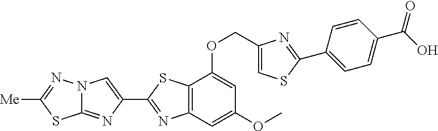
C1(COC2=CC(OC)=CC3=C2SC(C2=CN4C(=N2)SC([Me])=N4)=N3)=CSC(C2=CC=C(C(O)=O)C=C2)=N1
